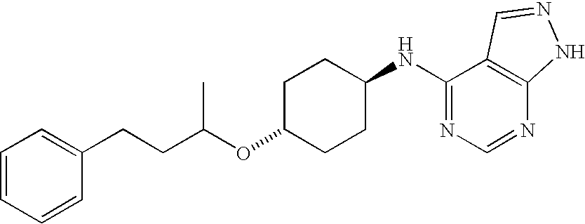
C1=CC=CC(CCC(OC2CCC(NC3=NC=NC4=C3C=NN4)CC2)C)=C1
